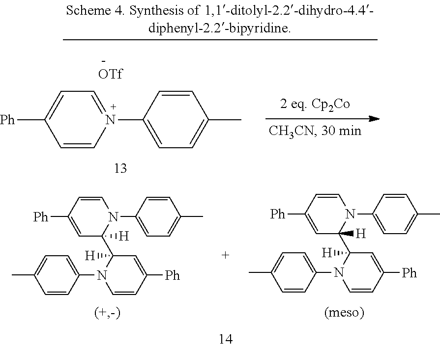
N1(C2=CC=C(C)C=C2)=CC=C([Ph])C=C1.N1(C2=CC=C(C)C=C2)C=CC([Ph])=CC1(C1([H])N(C2=CC=C(C)C=C2)C=CC([Ph])=C1)[H].N1(C2=CC=C(C)C=C2)C=CC([Ph])=CC1(C1([H])N(C2=CC=C(C)C=C2)C=CC([Ph])=C1)[H]
